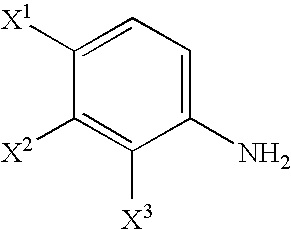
C1(N)=CC=C([X1])C([X2])=C1[X3]
